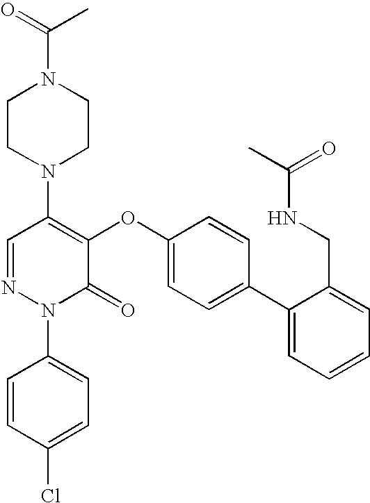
N1(C2=C(OC3=CC=C(C4=CC=CC=C4CNC(C)=O)C=C3)C(=O)N(C3=CC=C(Cl)C=C3)N=C2)CCN(C(C)=O)CC1
